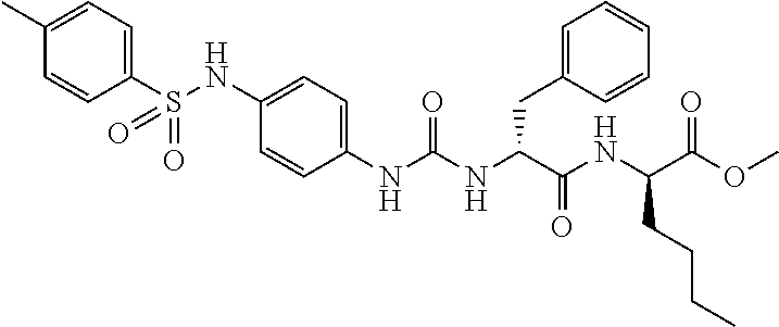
C1(C)=CC=C(S(NC2=CC=C(NC(NC(C(NC(C(=O)OC)CCCC)=O)CC3=CC=CC=C3)=O)C=C2)(=O)=O)C=C1
